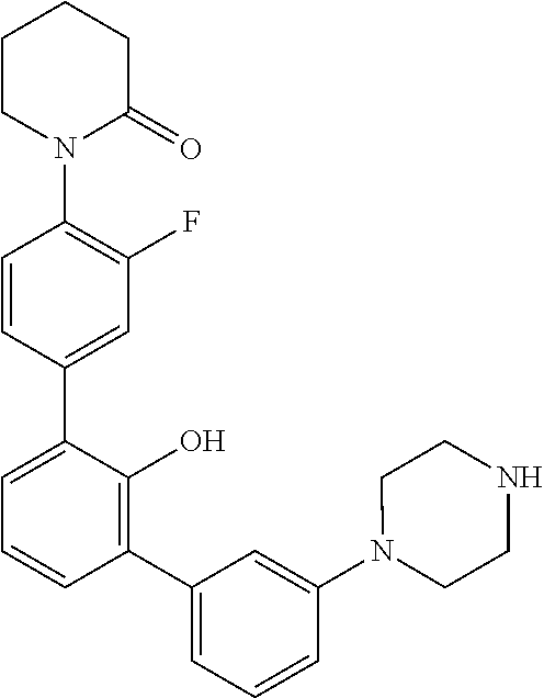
N1(C2=C(F)C=C(C3=CC=CC(C4=CC=CC(N5CCNCC5)=C4)=C3O)C=C2)C(=O)CCCC1
